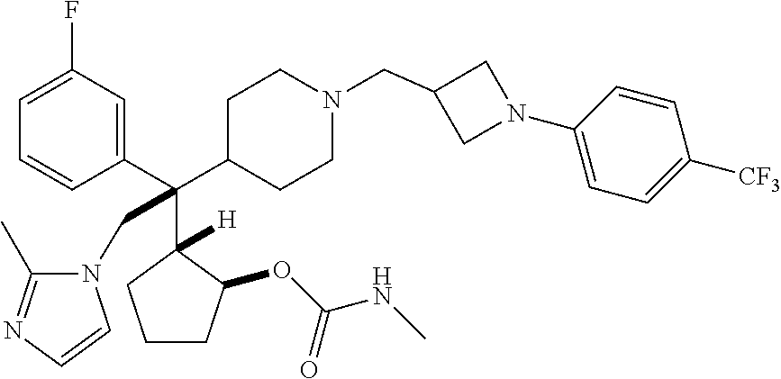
C1=C(F)C=C(C(C2CCN(CC3CN(C4=CC=C([CF3])C=C4)C3)CC2)(C2([H])C(OC(NC)=O)CCC2)CN2C(C)=NC=C2)C=C1
